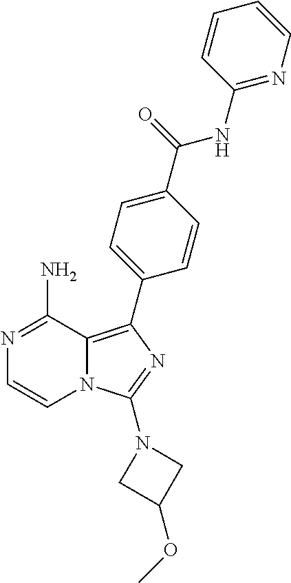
N1=C(N)C2=C(C3=CC=C(C(=O)NC4=NC=CC=C4)C=C3)N=C(N3CC(OC)C3)N2C=C1
